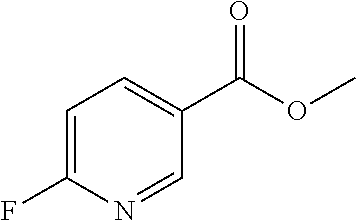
C1=C(F)N=CC(C(OC)=O)=C1
